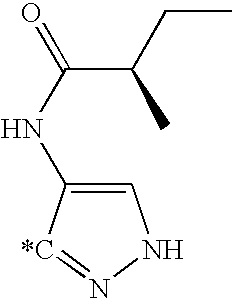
C1=C(NC(=O)C(CC)C)[*C]=NN1
